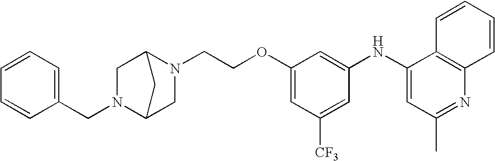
C(COC1=CC([CF3])=CC(NC2=CC(C)=NC3=C2C=CC=C3)=C1)N1CC2N(CC3=CC=CC=C3)CC1C2
